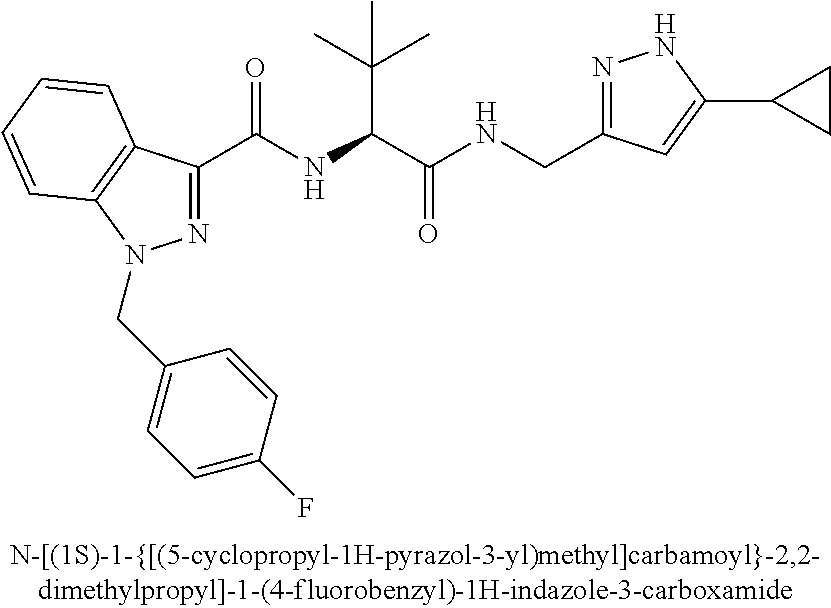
C(=O)(NC(C(C)(C)C)C(=O)NCC1=NNC(C2CC2)=C1)C1=NN(CC2=CC=C(F)C=C2)C2=C1C=CC=C2
